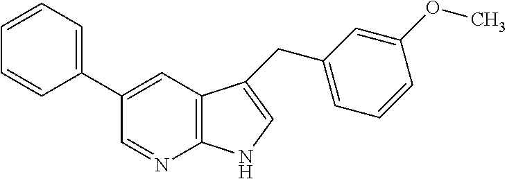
C12=C(C=C(C3=CC=CC=C3)C=N1)C(CC1=CC=CC(OC)=C1)=CN2
